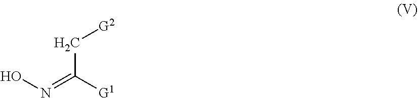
ON=C([G1])C[G2]
